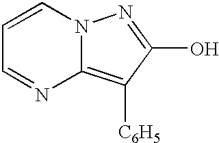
C1=CN2C(=C([C6H5])C(O)=N2)N=C1
